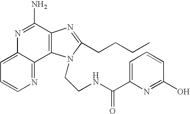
C1=C2C(=NC=C1)C1=C(C(N)=N2)N=C(CCCC)N1CCNC(C1=CC=CC(O)=N1)=O
